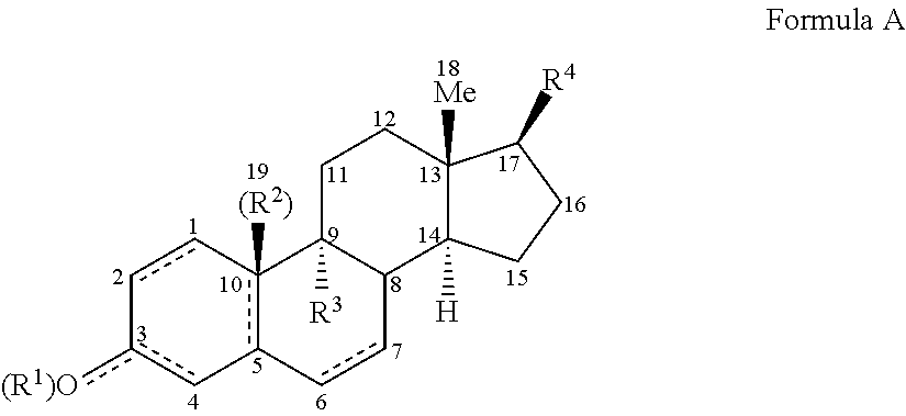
c1c-c2([(R2)])c(-cc-1[(R1)O])-ccC1C2([R3])CCC2([Me])C1([H])CCC2[R4]
